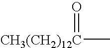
C[CH3(CH2)12C]=O
